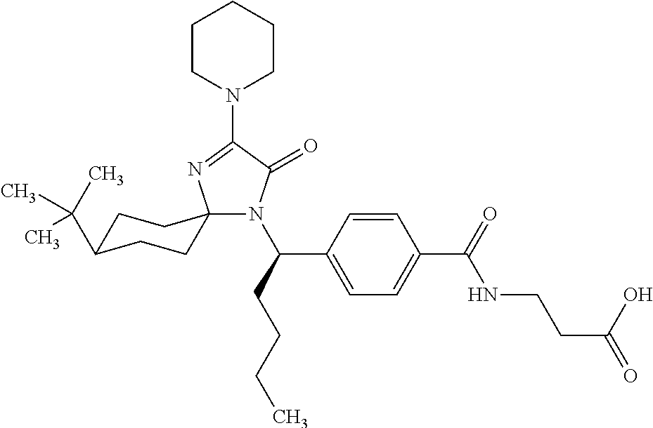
N1(C(CCCC)C2=CC=C(C(=O)NCCC(=O)O)C=C2)C(=O)C(N2CCCCC2)=NC12CCC(C(C)(C)C)CC2
